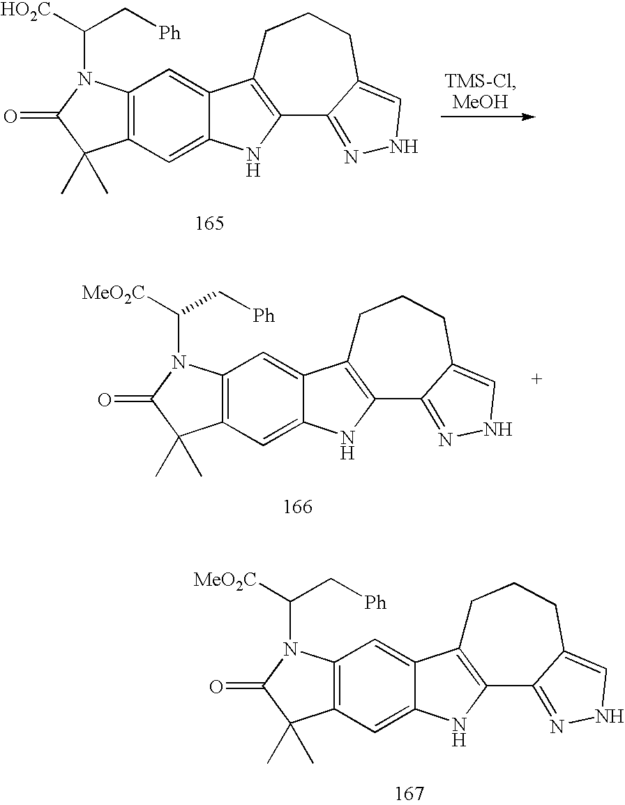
C12=C(C=C3C(=C1)NC1=C3CCCC3=CNN=C13)N(C([HO2C])C[Ph])C(=O)C2(C)C.C12=C(C=C3C(=C1)NC1=C3CCCC3=CNN=C13)N(C([MeO2C])C[Ph])C(=O)C2(C)C.C12=C(C=C3C(=C1)NC1=C3CCCC3=CNN=C13)N(C([MeO2C])C[Ph])C(=O)C2(C)C
